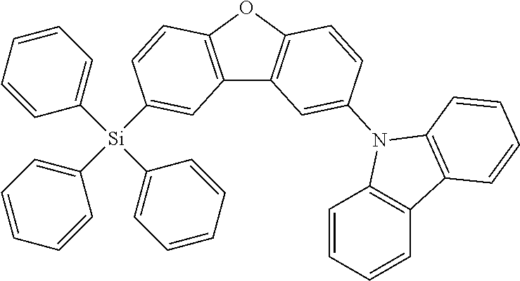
C1=CC=CC([Si](C2=CC=CC=C2)(C2=CC=CC=C2)C2=CC3=C(OC4=C3C=C(N3C5=C(C=CC=C5)C5=C3C=CC=C5)C=C4)C=C2)=C1
